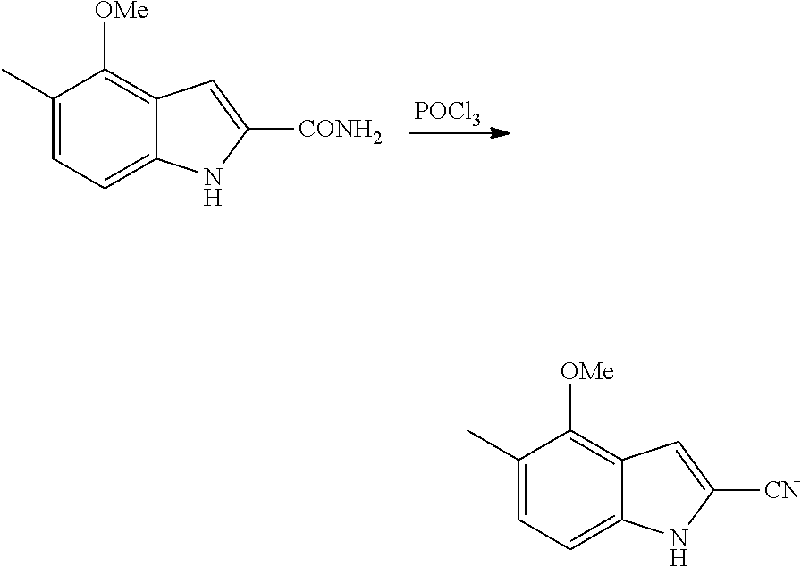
[POCl3].C1(C)=CC=C2C(=C1[OMe])C=C([CONH2])N2.C1(C)=CC=C2C(=C1[OMe])C=C([CN])N2
